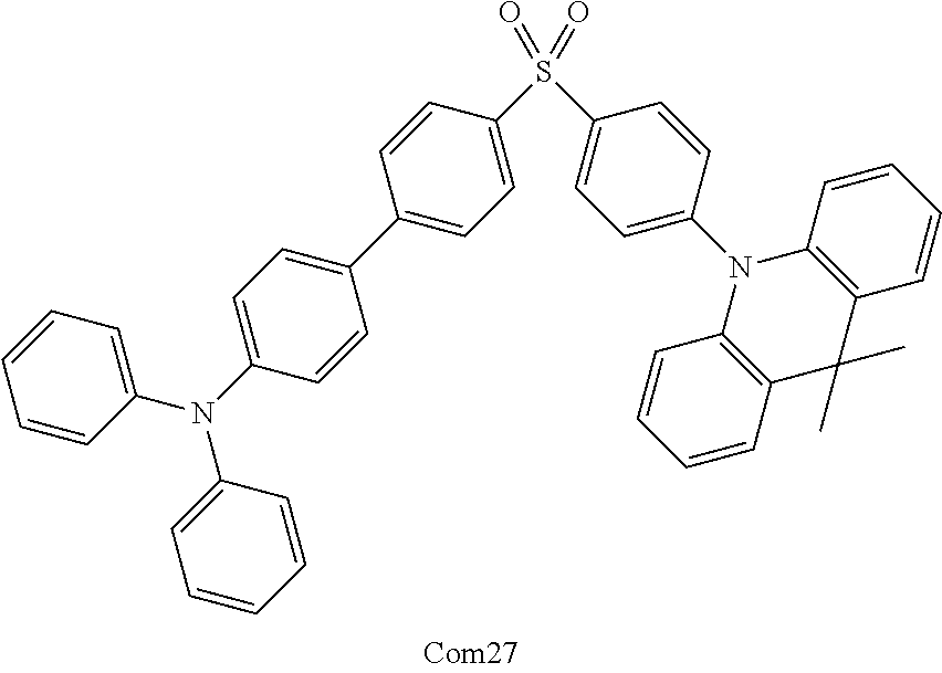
S(C1=CC=C(C2=CC=C(N(C3=CC=CC=C3)C3=CC=CC=C3)C=C2)C=C1)(C1=CC=C(N2C3=C(C(C)(C)C4=C2C=CC=C4)C=CC=C3)C=C1)(=O)=O
